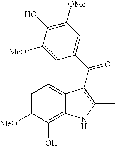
C1=C([MeO])C(O)=C([OMe])C=C1C(=O)C1=C(C)NC2=C(O)C([MeO])=CC=C21
